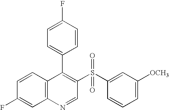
C12=C(C=CC(F)=C1)C(C1=CC=C(F)C=C1)=C(S(C1=CC([OCH3])=CC=C1)(=O)=O)C=N2
